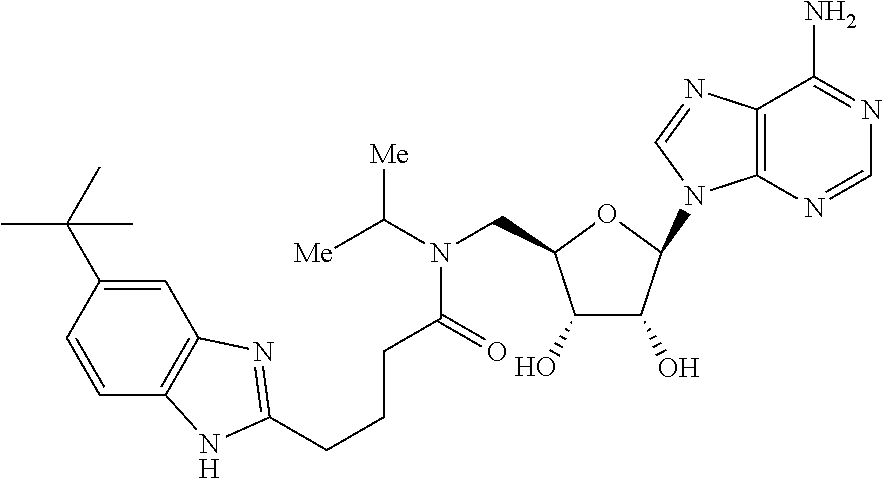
C(CCC(N(C([Me])[Me])CC1C(O)C(O)C(N2C3=C(C(N)=NC=N3)N=C2)O1)=O)C1=NC2=C(C=CC(C(C)(C)C)=C2)N1
